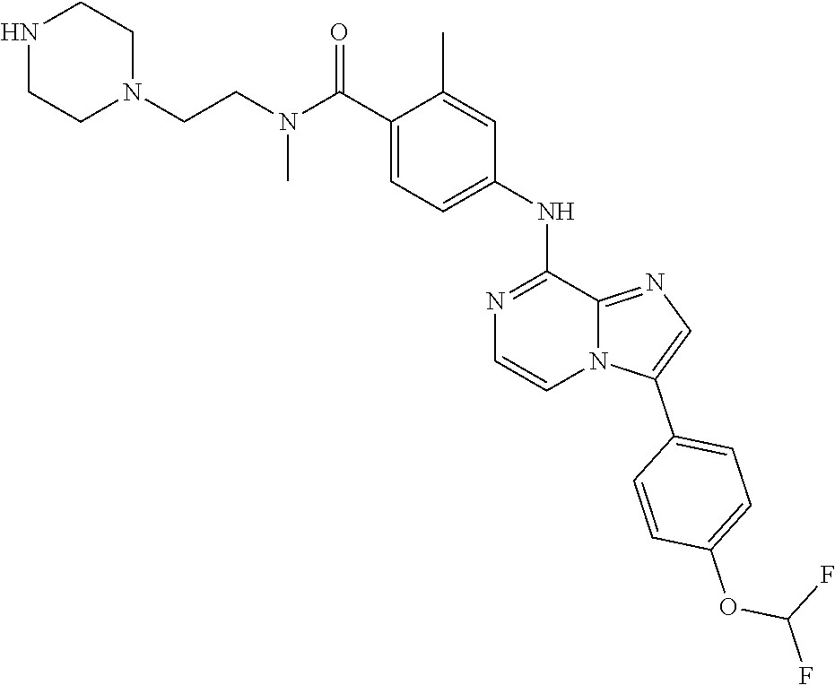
C(C1=CC=C(NC2=NC=CN3C2=NC=C3C2=CC=C(OC(F)F)C=C2)C=C1C)(N(CCN1CCNCC1)C)=O
